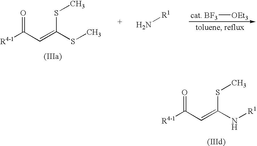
[R4-1]C(C=C(SC)SC)=O.N[R1].[cat. BF3][OEt3].[R4-1]C(C=C(SC)N[R1])=O
